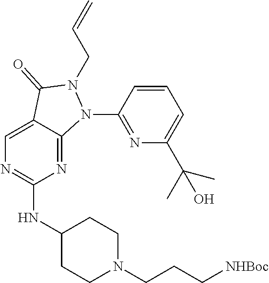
C1=C2C(=NC(NC3CCN(CCC[NHBoc])CC3)=N1)N(C1=NC(C(C)(O)C)=CC=C1)N(CC=C)C2=O
